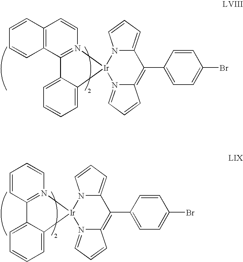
C1=CC=CN2=C1C1=CC=CC=C1[Ir]21N2=CC=CC2=C(C2=CC=C(Br)C=C2)C2=CC=CN12.C12=C(C=CC=C1)C=CN1=C2C2=CC=CC=C2[Ir]12N1=CC=CC1=C(C1=CC=C(Br)C=C1)C1=CC=CN21
